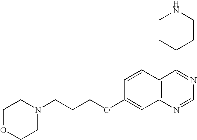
C12=C(N=CN=C1C1CCNCC1)C=C(OCCCN1CCOCC1)C=C2
